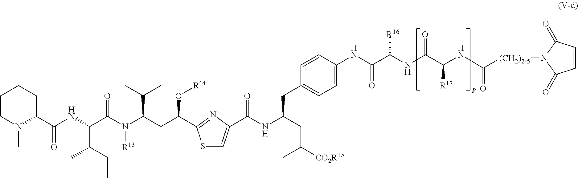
C1CN(C)C(C(NC(C(N(C(CC(O[R14])C2=NC(C(NC(CC3=CC=C(NC(C(NC(C(NC([(CH2)2-5]N4C(=O)C=CC4=O)=O)[R17])=O)[R16])=O)C=C3)CC(C)[CO2R15])=O)=CS2)C(C)C)[R13])=O)C(CC)C)=O)CC1
